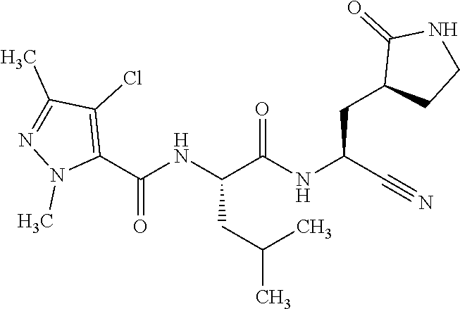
O=C(NC(C#N)CC1CCNC1=O)C(NC(C1=C(Cl)C(C)=NN1C)=O)CC(C)C
